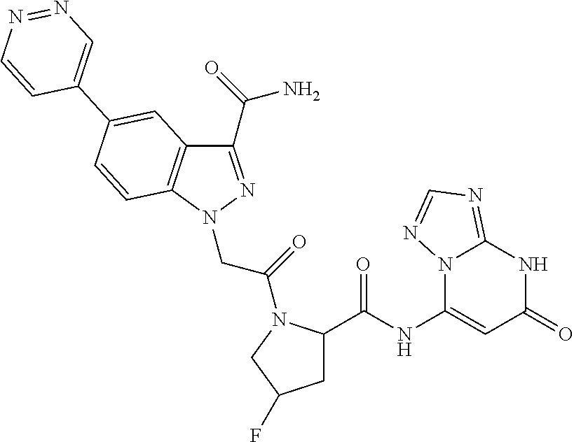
C1(C(=O)N)=NN(CC(=O)N2C(C(=O)NC3=CC(=O)NC4=NC=NN34)CC(F)C2)C2=C1C=C(C1=CN=NC=C1)C=C2
